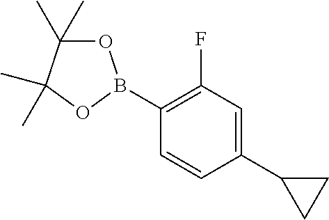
O1C(C)(C)C(C)(C)OB1C1=C(F)C=C(C2CC2)C=C1
